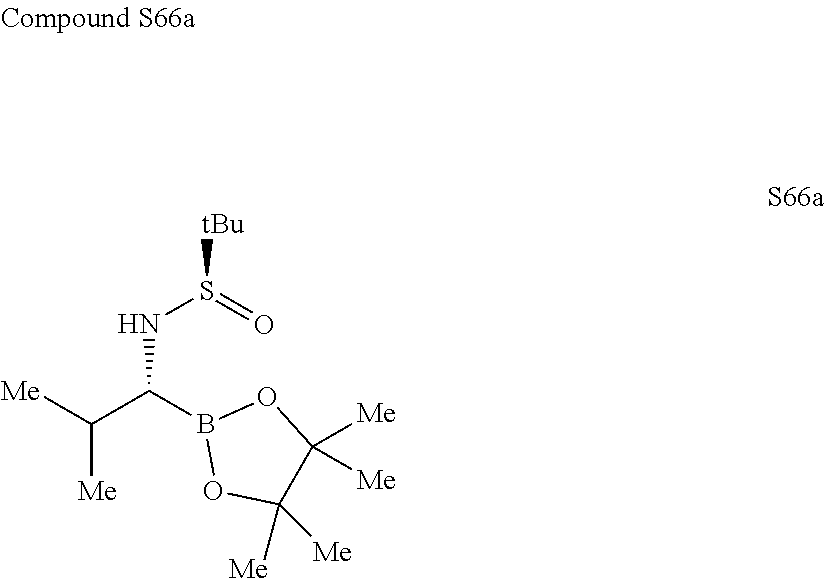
[Me]C(C(B1OC([Me])([Me])C([Me])([Me])O1)NS([tBu])=O)[Me]
